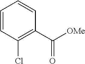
C1=CC(Cl)=C(C([OMe])=O)C=C1
